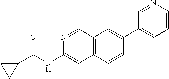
N1=CC2=C(C=C1NC(C1CC1)=O)C=CC(C1=CC=CN=C1)=C2
